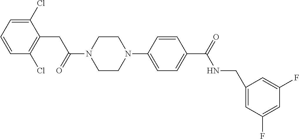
C1(Cl)=CC=CC(Cl)=C1CC(N1CCN(C2=CC=C(C(=O)NCC3=CC(F)=CC(F)=C3)C=C2)CC1)=O
